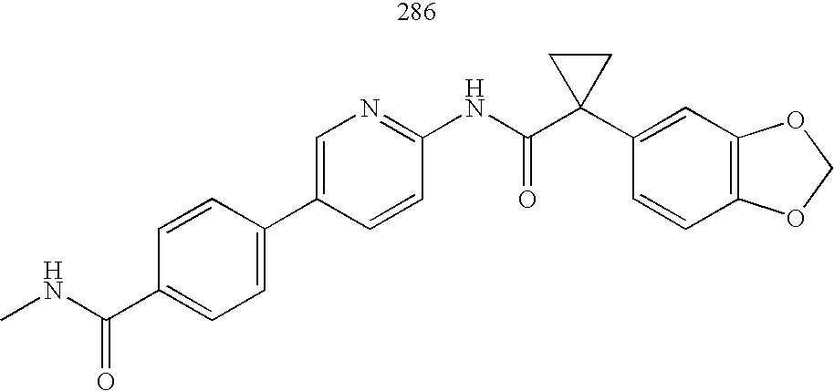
C1(C2=CC=C(C(NC)=O)C=C2)=CN=C(NC(C2(C3=CC4=C(C=C3)OCO4)CC2)=O)C=C1
